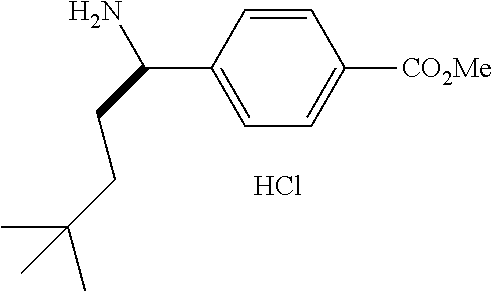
C1=CC(C(N)CCC(C)(C)C)=CC=C1[CO2Me].Cl
